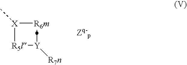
[X]1(C)[R5l][Y]([R7n])[R6m]1
